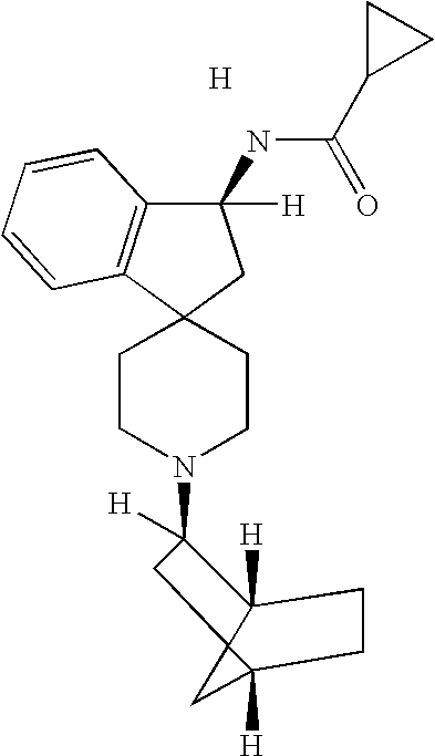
[H].C1CN(C2([H])C3([H])C4(C([H])(C4)CC3)C2)CCC12C1=C(C(NC(C3CC3)=O)([H])C2)C=CC=C1
